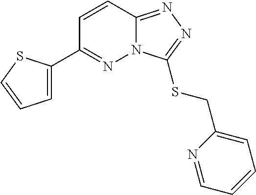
N12C(=NN=C1SCC1=CC=CC=N1)C=CC(C1=CC=CS1)=N2
